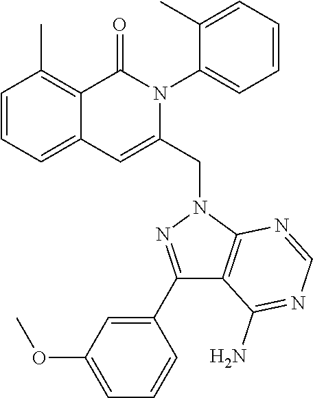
C1=CC=C2C(=C1C)C(=O)N(C1=CC=CC=C1C)C(CN1C3=C(C(N)=NC=N3)C(C3=CC(OC)=CC=C3)=N1)=C2
